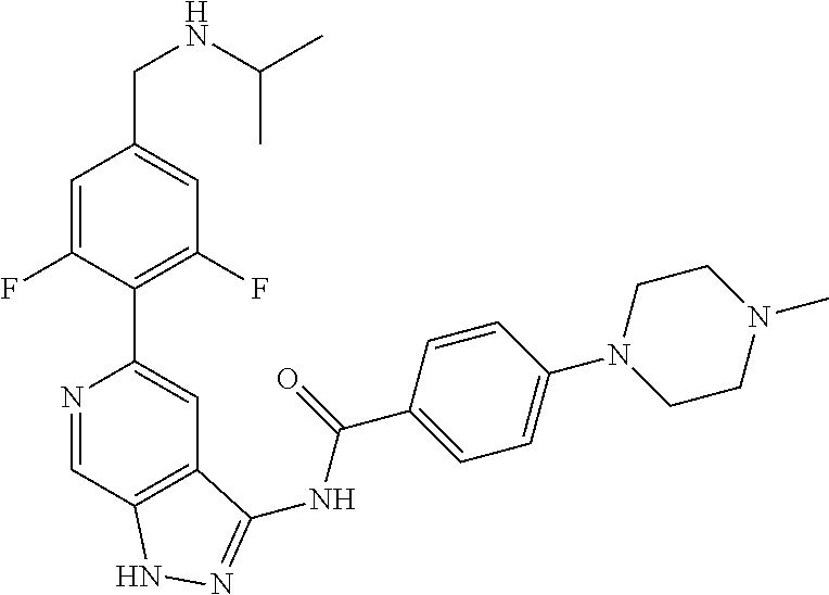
N(C(C)C)CC1=CC(F)=C(C2=CC3=C(C=N2)NN=C3NC(C2=CC=C(N3CCN(C)CC3)C=C2)=O)C(F)=C1
